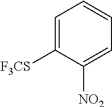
C1=C([F3CS])C([NO2])=CC=C1
